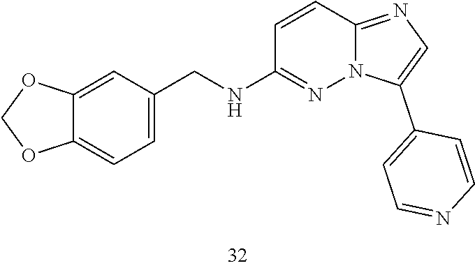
O1COC2=CC(CNC3=NN4C(=NC=C4C4=CC=NC=C4)C=C3)=CC=C12
